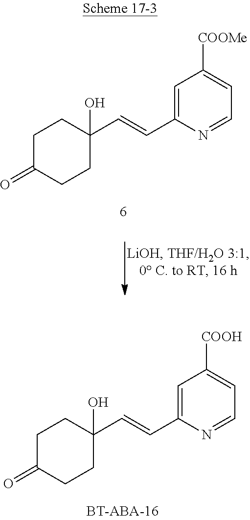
C1C(=O)CCC(C=CC2=CC([COOMe])=CC=N2)(O)C1.C1C(=O)CCC(C=CC2=CC([COOH])=CC=N2)(O)C1
